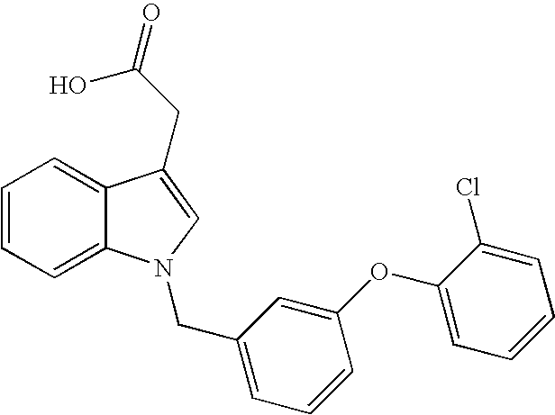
C1=CC=C2C(=C1)C(CC(=O)O)=CN2CC1=CC=CC(OC2=CC=CC=C2Cl)=C1
